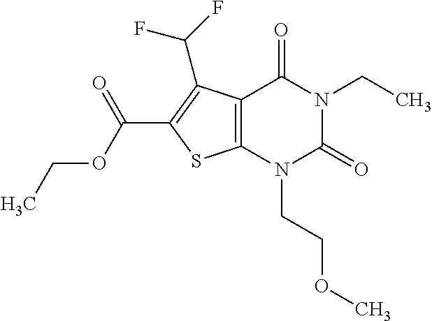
C12=C(N(CCOC)C(=O)N(CC)C1=O)SC(C(OCC)=O)=C2C(F)F
